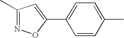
C1=CC(C)=CC=C1C1=CC(C)=NO1
